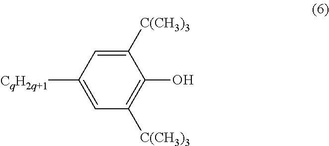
[CqH2q+1]C1=CC([C(CH3)3])=C(O)C([C(CH3)3])=C1
